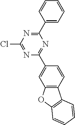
C1(C2=CC=CC=C2)=NC(Cl)=NC(C2=CC3=C(C=C2)C2=C(O3)C=CC=C2)=N1
